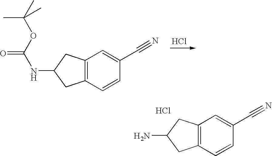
Cl.C12=C(C=CC(C#N)=C1)CC(NC(=O)OC(C)(C)C)C2.C12=C(C=CC(C#N)=C1)CC(N)C2.Cl
